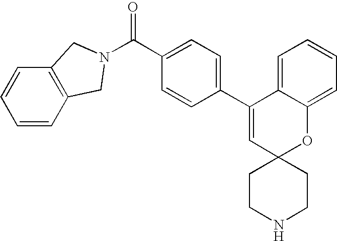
C1=CC2=C(C=C1)CN(C(=O)C1=CC=C(C3=CC4(OC5=CC=CC=C35)CCNCC4)C=C1)C2
